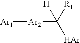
[Ar1][Ar2]C([Ar])([R1])[H]
